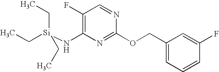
C1(F)=C(N[Si](CC)(CC)CC)N=C(OCC2=CC=CC(F)=C2)N=C1
